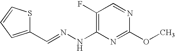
C1(F)=C(NN=CC2=CC=CS2)N=C(OC)N=C1
